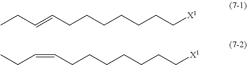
CCC=CCCCCCCC[X1].C(C=CCCCCCCC[X1])C
